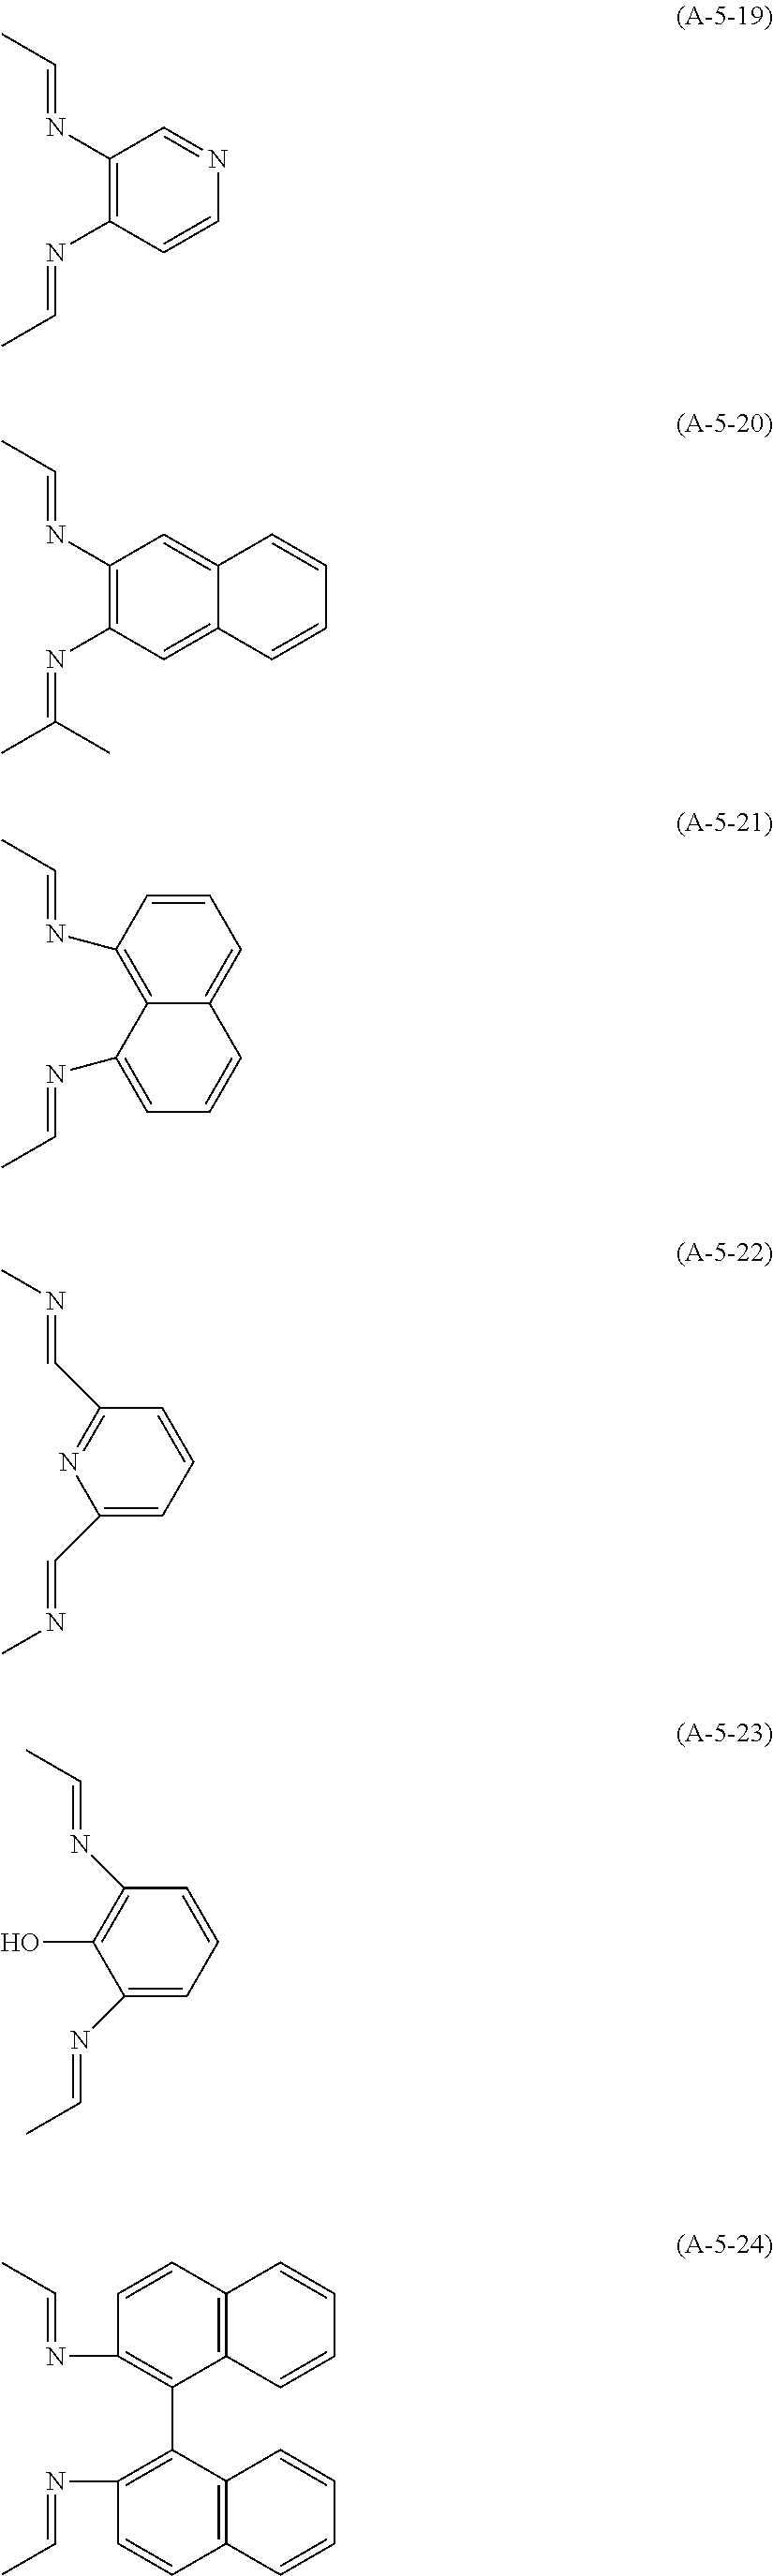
C1(N=CC)=C(N=CC)C=CN=C1.C1(N=CC)=C(N=C(C)C)C=C2C(=C1)C=CC=C2.C1=CC(N=CC)=C2C(=C1)C=CC=C2N=CC.C1(C=NC)=CC=CC(C=NC)=N1.C1(N=CC)=CC=CC(N=CC)=C1O.C1=CC(N=CC)=C(C2=C(N=CC)C=CC3=C2C=CC=C3)C2=C1C=CC=C2
